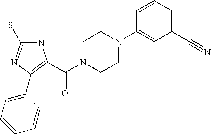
N1C(S)=NC(C2=CC=CC=C2)=C1C(N1CCN(C2=CC(C#N)=CC=C2)CC1)=O
